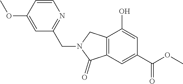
C1=C(OC)C=CN=C1CN1C(=O)C2=C(C1)C(O)=CC(C(OC)=O)=C2
